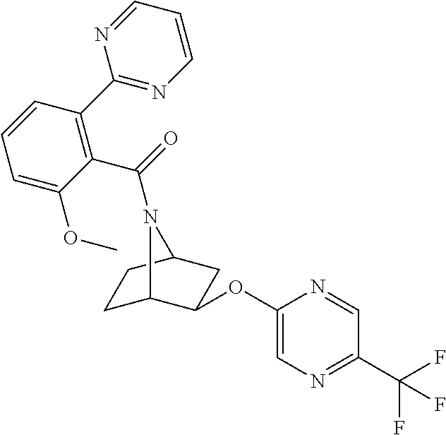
C1C2C(OC3=CN=C(C(F)(F)F)C=N3)CC(C1)N2C(=O)C1=C(C2=NC=CC=N2)C=CC=C1OC
